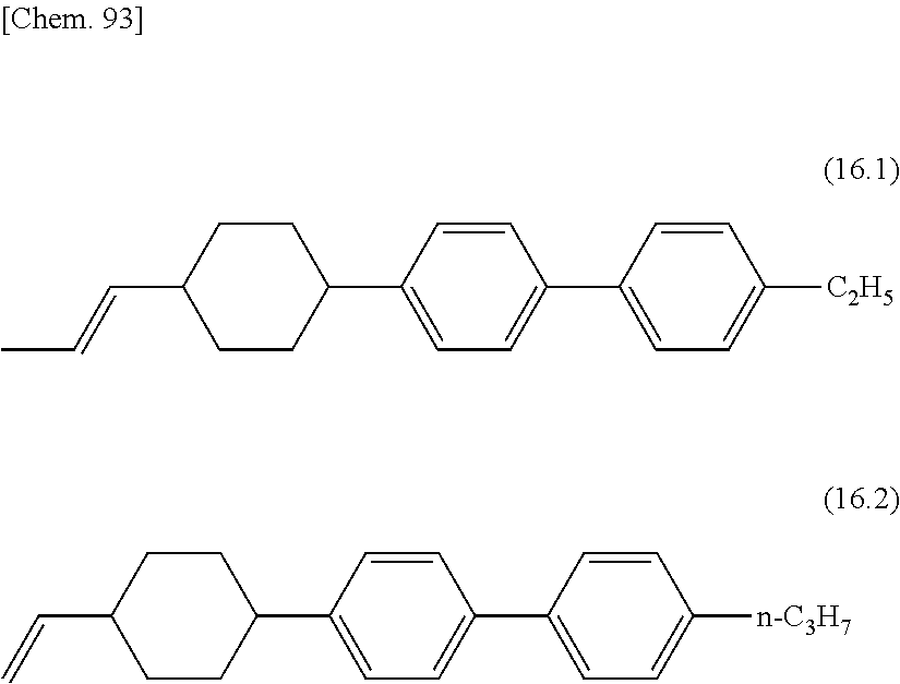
C1=CC([C2H5])=CC=C1C1=CC=C(C2CCC(C=CC)CC2)C=C1.C1=CC([n-C3H7])=CC=C1C1=CC=C(C2CCC(C=C)CC2)C=C1
